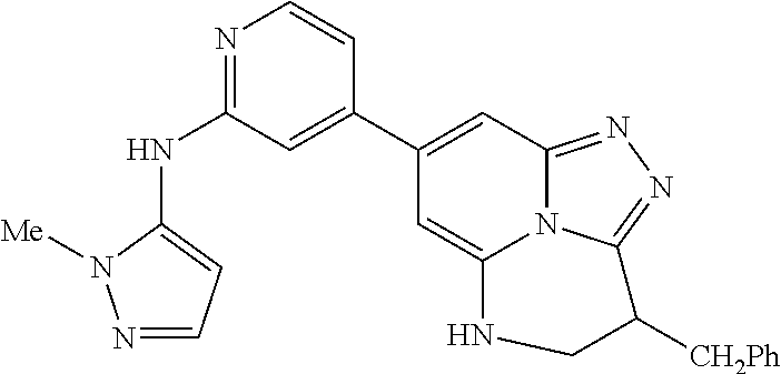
N1=C(NC2=CC=NN2[Me])C=C(C2=CC3=NN=C4N3C(=C2)NCC4[CH2Ph])C=C1
